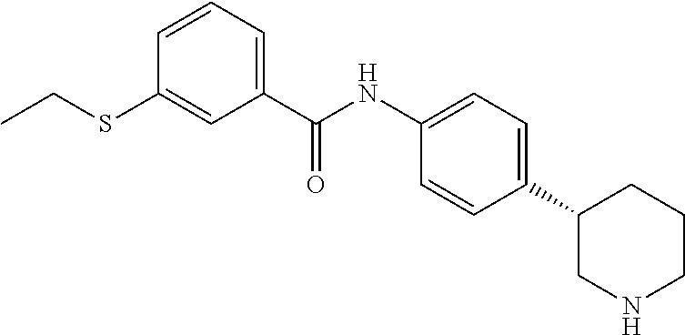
C1(C(NC2=CC=C(C3CNCCC3)C=C2)=O)=CC=CC(SCC)=C1
